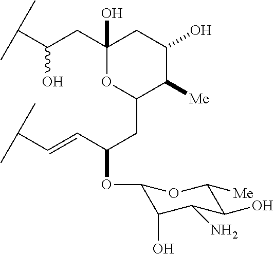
C1(CC(C(C)C)O)(O)OC(CC(OC2C(O)C(N)C(O)C([Me])O2)C=CC(C)C)C([Me])C(O)C1
